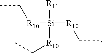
[R11][Si]([R10]CC)([R10]CC)[R10]CC
